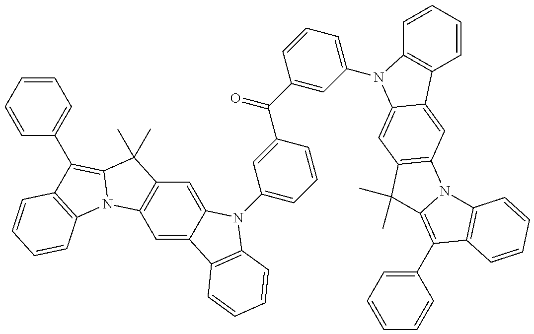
C1=C2C(=CC3=C1N1C(=C(C4=CC=CC=C4)C4=C1C=CC=C4)C3(C)C)N(C1=CC=CC(C(=O)C3=CC(N4C5=C(C=CC=C5)C5=CC6=C(C=C45)C(C)(C)C4=C(C5=CC=CC=C5)C5=C(N64)C=CC=C5)=CC=C3)=C1)C1=C2C=CC=C1
